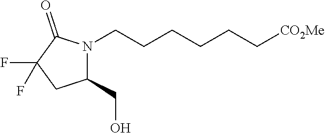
C1(CO)N(CCCCCC[CO2Me])C(=O)C(F)(F)C1
